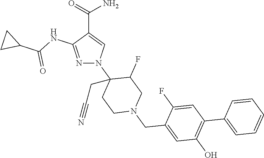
C(C1=CN(C2(CC#N)CCN(CC3=CC(O)=C(C4=CC=CC=C4)C=C3F)CC2F)N=C1NC(C1CC1)=O)(=O)N
